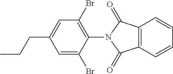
C1=C(Br)C(N2C(=O)C3=C(C2=O)C=CC=C3)=C(Br)C=C1CCC
